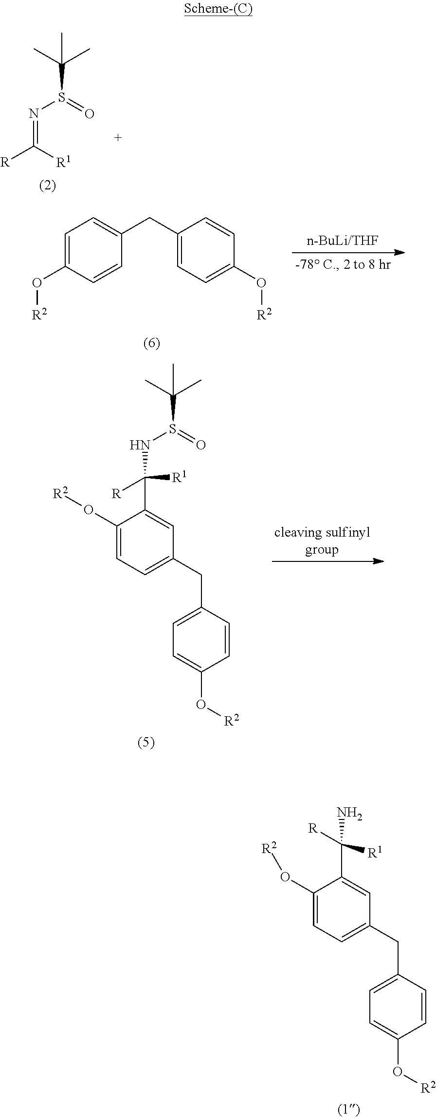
N(=C([R])[R1])S(=O)C(C)(C)C.NC([R])(C1=CC(CC2=CC=C(O[R2])C=C2)=CC=C1O[R2])[R1].C1=C(O[R2])C=CC(CC2=CC=C(O[R2])C=C2)=C1.N(C([R])(C1=CC(CC2=CC=C(O[R2])C=C2)=CC=C1O[R2])[R1])S(=O)C(C)(C)C
